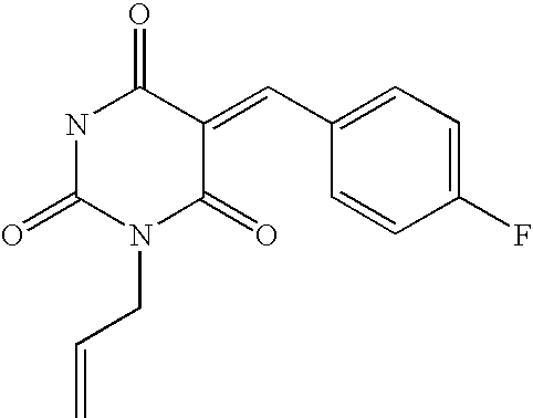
N1C(=O)N(CC=C)C(=O)C(=CC2=CC=C(F)C=C2)C1=O
